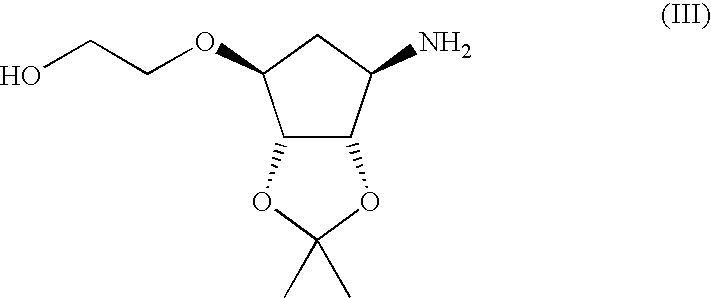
C12C(C(N)CC1OCCO)OC(C)(C)O2
